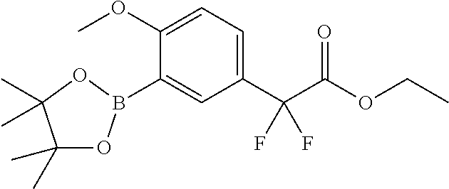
C1(C(C(OCC)=O)(F)F)=CC=C(OC)C(B2OC(C)(C)C(C)(C)O2)=C1
